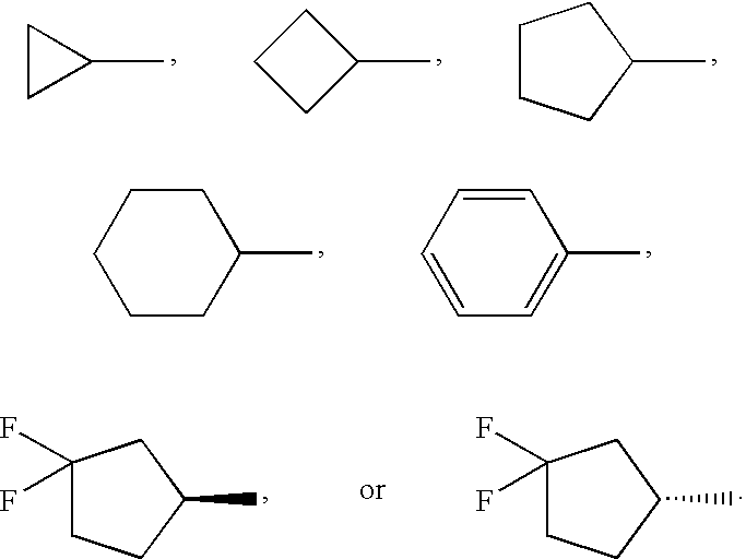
C1CC1C.C1(C)CCC1.C1(C)CCCC1.C1(C)CC(F)(F)CC1.C1(C)CC(F)(F)CC1.C1(C)CCCCC1.C1(C)=CC=CC=C1
